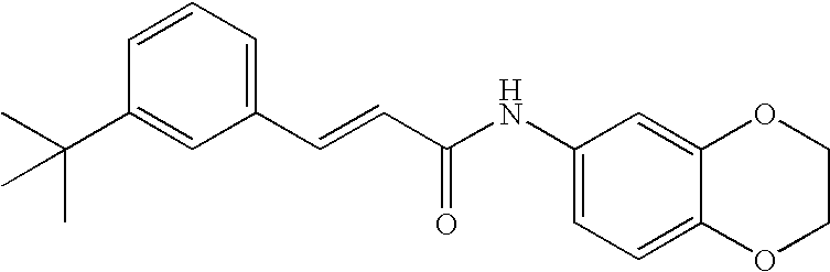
C1=CC(C(C)(C)C)=CC(C=CC(NC2=CC=C3C(=C2)OCCO3)=O)=C1
